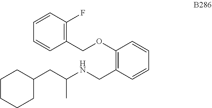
C1(OCC2=C(F)C=CC=C2)=C(CNC(C)CC2CCCCC2)C=CC=C1
